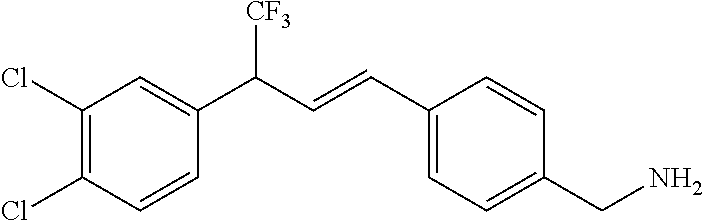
C1(CN)=CC=C(C=CC(C2=CC(Cl)=C(Cl)C=C2)[CF3])C=C1
